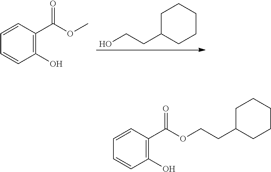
C1(CCOC(=O)C2=C(O)C=CC=C2)CCCCC1.C1C(CCO)CCCC1.COC(=O)C1=C(O)C=CC=C1
